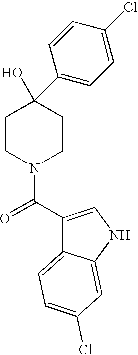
C1(C(=O)N2CCC(O)(C3=CC=C(Cl)C=C3)CC2)=CNC2=CC(Cl)=CC=C12
